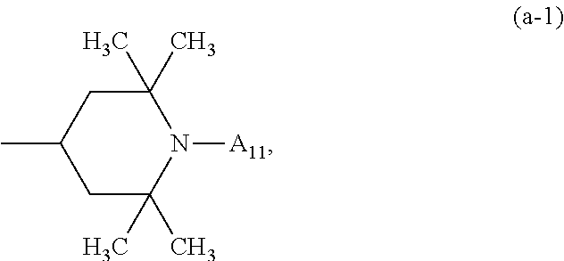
CC1CC(C)(C)N([A11])C(C)(C)C1
